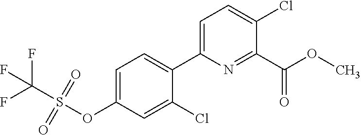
C1(Cl)=CC=C(C2=CC=C(OS(=O)(=O)C(F)(F)F)C=C2Cl)N=C1C(OC)=O
